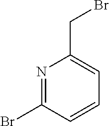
N1=C(Br)C=CC=C1CBr
